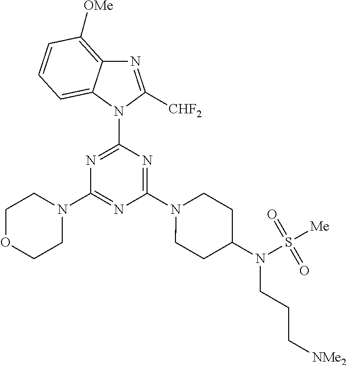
N1=C([CHF2])N(C2=NC(N3CCOCC3)=NC(N3CCC(N(S([Me])(=O)=O)CCC[NMe2])CC3)=N2)C2=CC=CC([OMe])=C12
